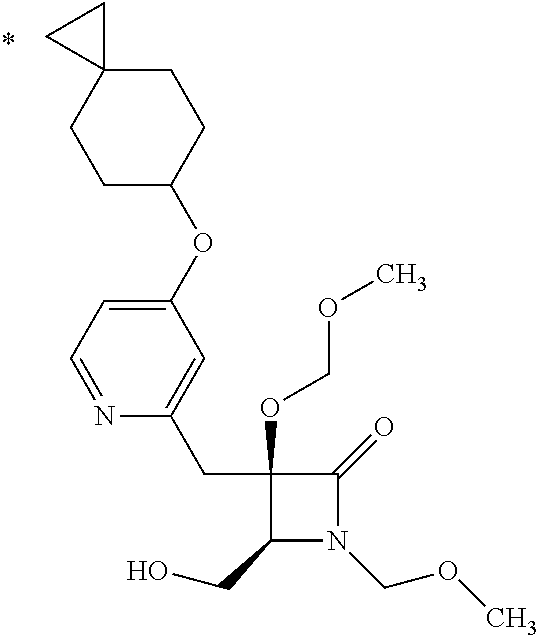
C1(CC2=CC(OC3CCC4(CC3)CC4)=CC=N2)(OCOC)C(CO)N(COC)C1=O
